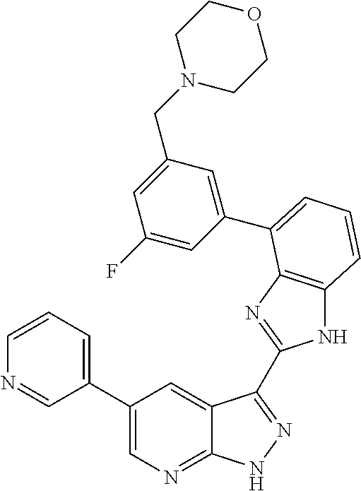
C1(C2=CN=C3C(=C2)C(C2=NC4=C(N2)C=CC=C4C2=CC(CN4CCOCC4)=CC(F)=C2)=NN3)=CC=CN=C1
